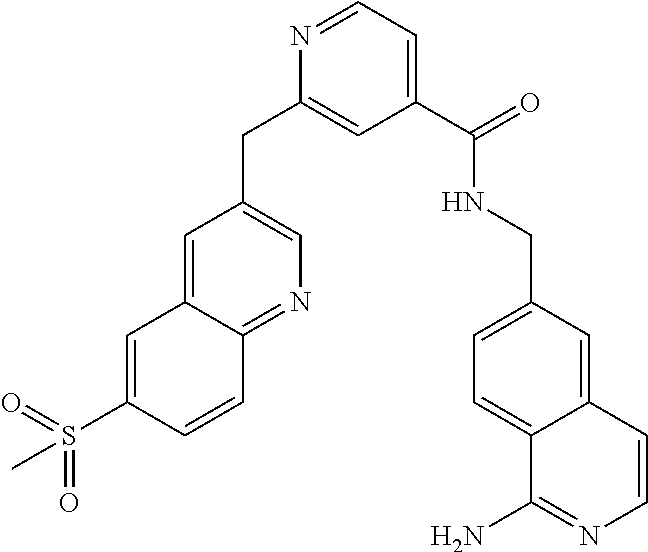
N1=CC=C(C(NCC2=CC=C3C(=C2)C=CN=C3N)=O)C=C1CC1=CN=C2C(=C1)C=C(S(C)(=O)=O)C=C2
